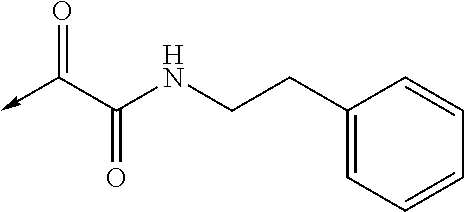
O=C(C(=O)NCCC1=CC=CC=C1)->C
